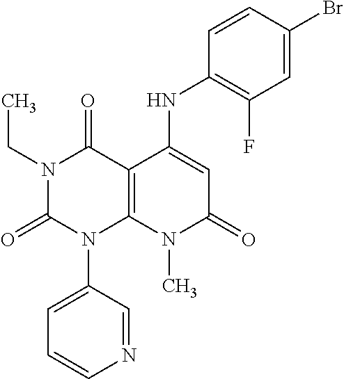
C1(NC2=CC(=O)N(C)C3=C2C(=O)N(CC)C(=O)N3C2=CC=CN=C2)=C(F)C=C(Br)C=C1
